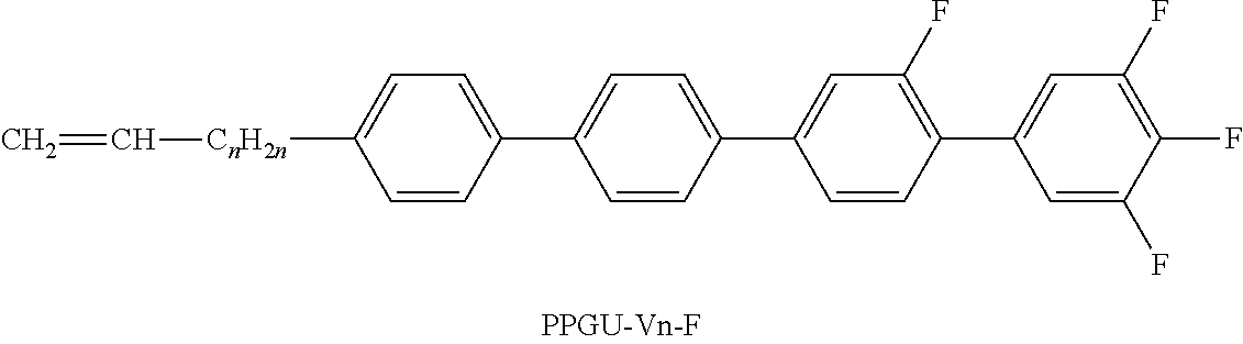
C1([CnH2n]C=C)=CC=C(C2=CC=C(C3=CC(F)=C(C4=CC(F)=C(F)C(F)=C4)C=C3)C=C2)C=C1
